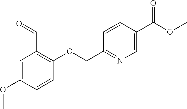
C1(COC2=C(C=O)C=C(OC)C=C2)=NC=C(C(=O)OC)C=C1
